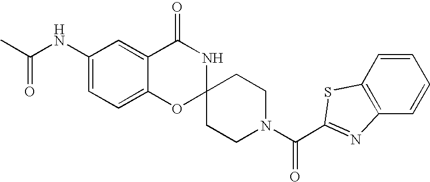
C1(NC(C)=O)=CC=C2C(=C1)C(=O)NC1(O2)CCN(C(=O)C2=NC3=C(C=CC=C3)S2)CC1
